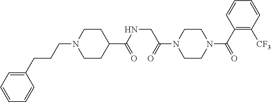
C1(CCCN2CCC(C(NCC(N3CCN(C(C4=C([CF3])C=CC=C4)=O)CC3)=O)=O)CC2)=CC=CC=C1
